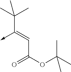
C(C(OC(C)(C)C)=O)=C(C(C)(C)C)->C
